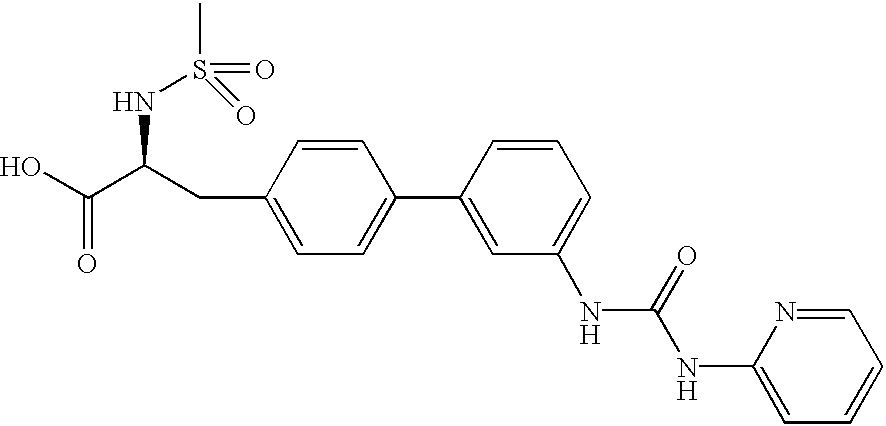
CS(=O)(=O)NC(C(O)=O)CC1=CC=C(C2=CC(NC(NC3=CC=CC=N3)=O)=CC=C2)C=C1
